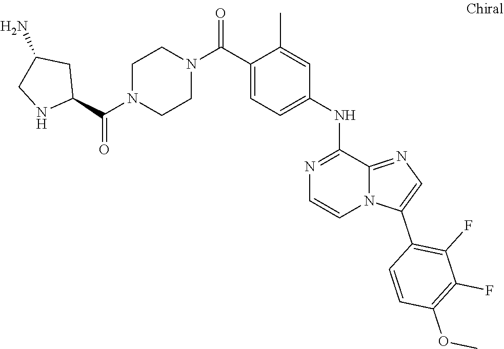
C(C1=CC=C(NC2=NC=CN3C2=NC=C3C2=C(F)C(F)=C(OC)C=C2)C=C1C)(N1CCN(C(C2NCC(N)C2)=O)CC1)=O
